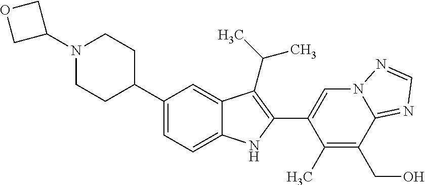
C1(N2CCC(C3=CC=C4C(=C3)C(C(C)C)=C(C3=CN5C(=NC=N5)C(CO)=C3C)N4)CC2)COC1
